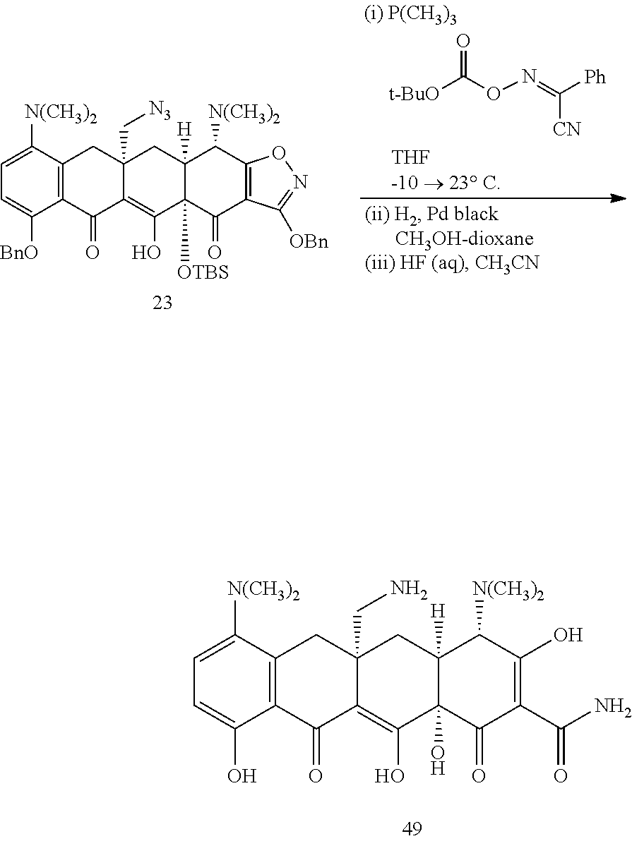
C1([N(CH3)2])=CC=C(O)C2=C1CC1(CN)C(=C(O)C3(O)C([H])(C1)C([N(CH3)2])C(O)=C(C(N)=O)C3=O)C2=O.C1([N(CH3)2])=CC=C([BnO])C2=C1CC1(C[N3])C(=C(O)C3([OTBS])C([H])(C1)C([N(CH3)2])C1=C(C3=O)C([OBn])=NO1)C2=O.[t-BuO]C(ON=C([Ph])[CN])=O
